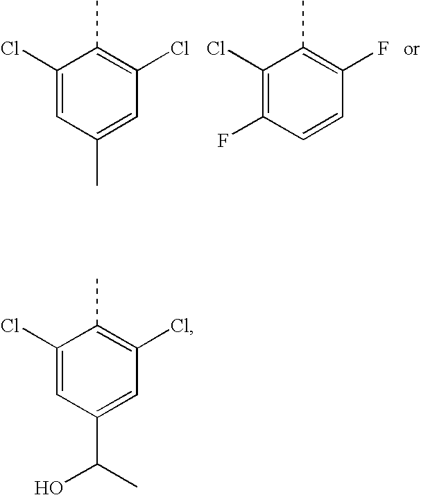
C1(Cl)=CC(C)=CC(Cl)=C1C.C1(Cl)=C(F)C=CC(F)=C1C.C1(Cl)=CC(C(C)O)=CC(Cl)=C1C
